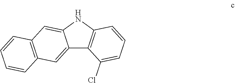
C12=CC3=C(C=C1NC1=C2C(Cl)=CC=C1)C=CC=C3
